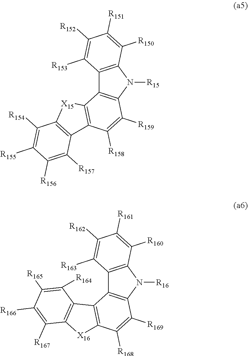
C12=C(N([R15])C3=C1C1=C(C([R158])=C3[R159])C3=C([X15]1)C([R154])=C([R155])C([R156])=C3[R157])C([R150])=C([R151])C([R152])=C2[R153].C12=C(N([R16])C3=C1C1=C(C([R168])=C3[R169])[X16]C3=C1C([R164])=C([R165])C([R166])=C3[R167])C([R160])=C([R161])C([R162])=C2[R163]
